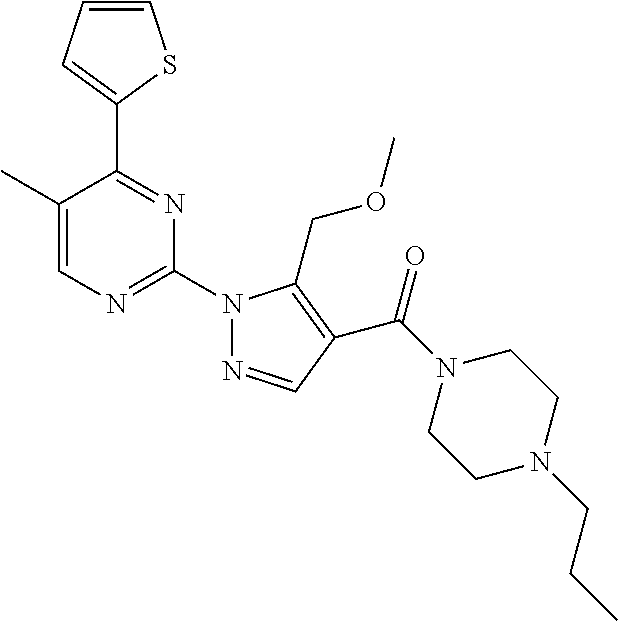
C1=CC=C(C2=NC(N3N=CC(C(N4CCN(CCC)CC4)=O)=C3COC)=NC=C2C)S1
